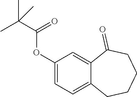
C1(OC(=O)C(C)(C)C)=CC=C2C(=C1)C(=O)CCCC2
